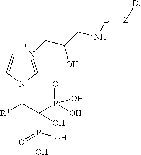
[RA]C(C(P(O)(=O)O)(P(O)(O)=O)O)N1C=N(CC(CN[L][Z][D])O)C=C1
